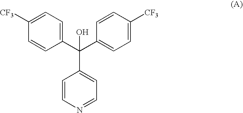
C1(C(C2=CC=C([CF3])C=C2)(C2=CC=NC=C2)O)=CC=C([CF3])C=C1
